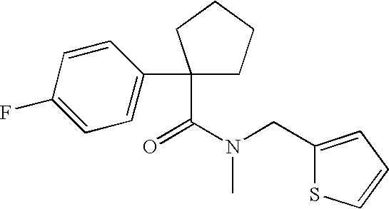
C1=C(F)C=CC(C2(C(N(CC3=CC=CS3)C)=O)CCCC2)=C1
